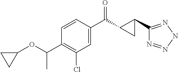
C1(Cl)=C(C(OC2CC2)C)C=CC(C(=O)C2C(C3=NNN=N3)C2)=C1
